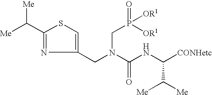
[Me]C(C1=NC(CN(C(NC([CONHetc])C([Me])[Me])=O)CP(=O)([OR1])[OR1])=CS1)[Me]
